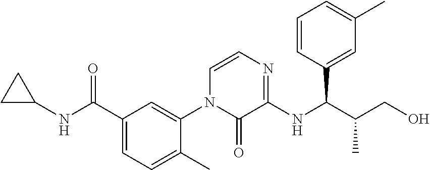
C1C(NC(C2=CC=C(C)C(N3C(=O)C(NC(C(CO)C)C4=CC(C)=CC=C4)=NC=C3)=C2)=O)C1
